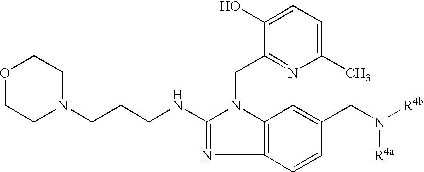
O1CCN(CCCNC2=NC3=C(N2CC2=NC(C)=CC=C2O)C=C(CN([R4b])[R4a])C=C3)CC1
